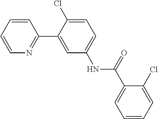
C1=CC=CN=C1C1=CC(NC(C2=CC=CC=C2Cl)=O)=CC=C1Cl
